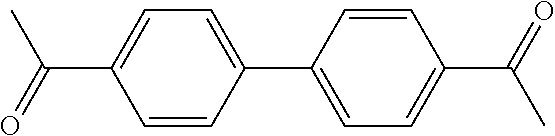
C1=C(C2=CC=C(C(=O)C)C=C2)C=CC(C(=O)C)=C1
